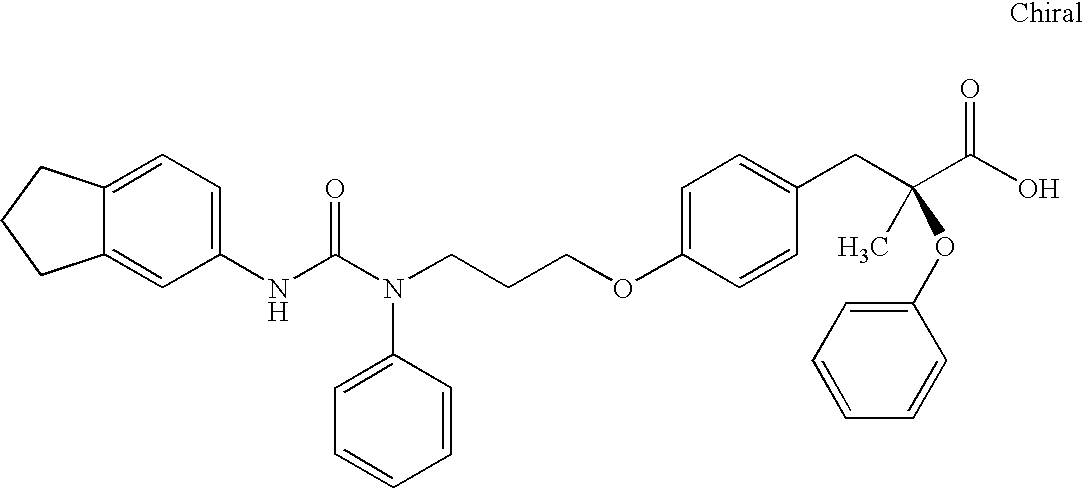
N(C(N(CCCOC1=CC=C(CC(C(O)=O)(OC2=CC=CC=C2)C)C=C1)C1=CC=CC=C1)=O)C1=CC=C2C(=C1)CCC2
